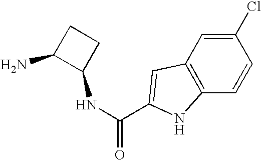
C12=C(C=C(Cl)C=C1)C=C(C(NC1CCC1N)=O)N2
